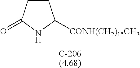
C1CC(=O)NC1[CONH(CH2)15CH3]
